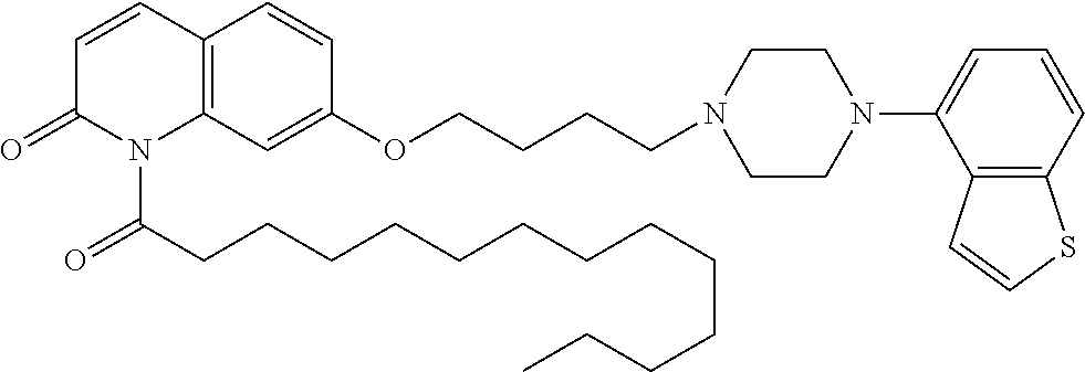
C1=CC2=C(N(C(CCCCCCCCCCCCC)=O)C1=O)C=C(OCCCCN1CCN(C3=CC=CC4=C3C=CS4)CC1)C=C2
